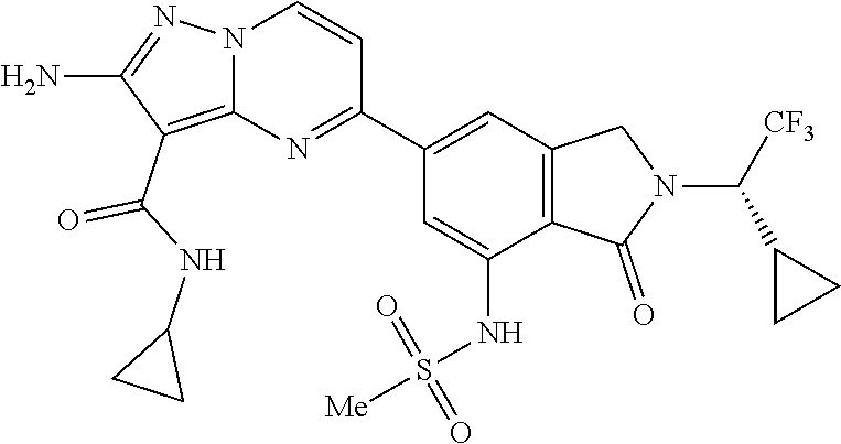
C1(N)=NN2C(=C1C(=O)NC1CC1)N=C(C1=CC3=C(C(NS(=O)(=O)[Me])=C1)C(=O)N(C(C1CC1)[CF3])C3)C=C2
